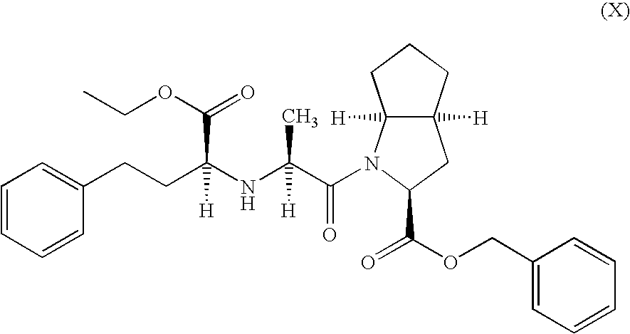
C1=CC=CC(CCC(NC(C(=O)N2C3([H])C([H])(CC2C(OCC2=CC=CC=C2)=O)CCC3)(C)[H])(C(OCC)=O)[H])=C1
